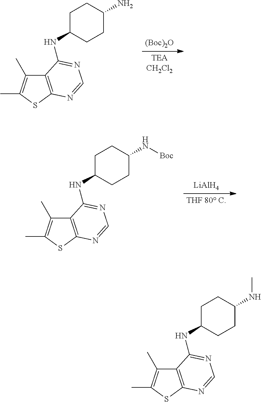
[TEACH2Cl2].[(Boc)2O].C12=C(SC(C)=C1C)N=CN=C2NC1CCC(N)CC1.[THF 80 C].[LiAlH4].C12=C(SC(C)=C1C)N=CN=C2NC1CCC(N[Boc])CC1.C12=C(SC(C)=C1C)N=CN=C2NC1CCC(NC)CC1
